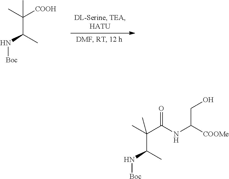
C(C(N[Boc])C)(C)([COOH])C.C(C(N[Boc])C)(C)(C(NC([COOMe])CO)=O)C
